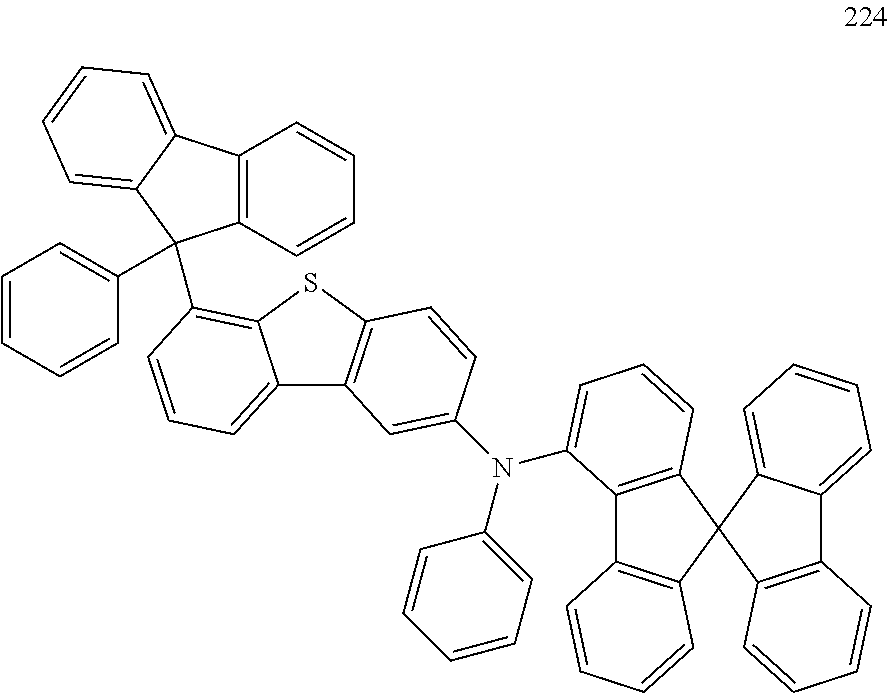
C12=CC=CC(C3(C4=CC=CC=C4)C4=C(C=CC=C4)C4=CC=CC=C43)=C1SC1=C2C=C(N(C2=CC=CC=C2)C2=CC=CC3=C2C2=C(C=CC=C2)C32C3=C(C4=CC=CC=C42)C=CC=C3)C=C1
